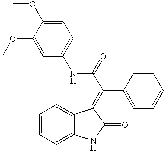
C1=CC=C2C(=C1)C(=C(C(NC1=CC=C(OC)C(OC)=C1)=O)C1=CC=CC=C1)C(=O)N2
